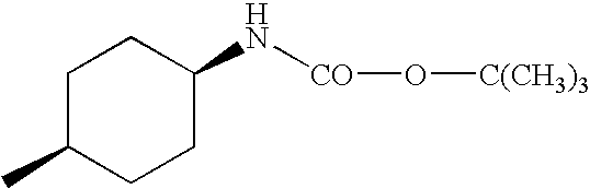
C1C(C)CCC(N[CO]O[C(CH3)3])C1
